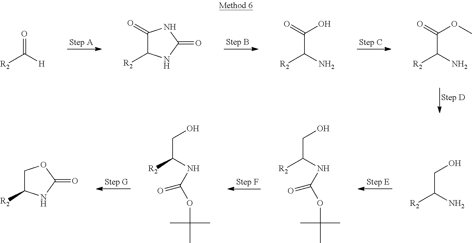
O=C([H])[R2].C(C(N)[R2])(=O)O.C(C(N)[R2])(=O)OC.C1(=O)C([R2])NC(=O)N1.C(C([R2])N)O.C(C([R2])NC(OC(C)(C)C)=O)O.C(C([R2])NC(OC(C)(C)C)=O)O.C1C([R2])NC(=O)O1
